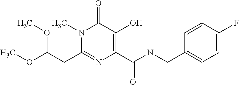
C1(CC(OC)OC)=NC(C(NCC2=CC=C(F)C=C2)=O)=C(O)C(=O)N1C
